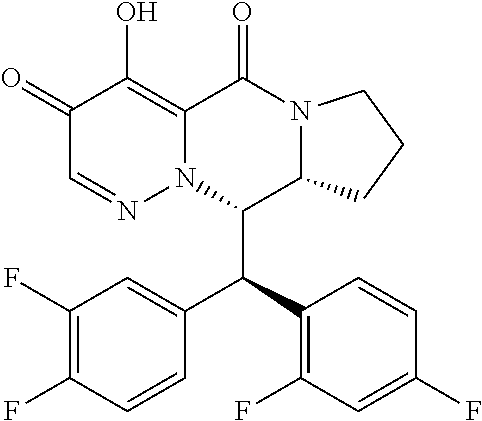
C1(F)=C(F)C=CC(C(C2=C(F)C=C(F)C=C2)C2C3N(C(=O)C4=C(O)C(=O)C=NN24)CCC3)=C1
